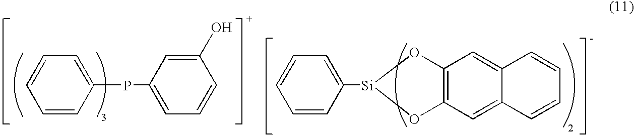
C1=CC=CC(PC2=CC=CC(O)=C2)=C1.C12=C(C=C3C(=C1)C=CC=C3)O[Si](C1=CC=CC=C1)O2
